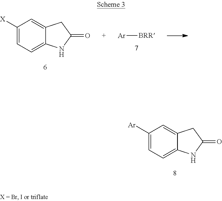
C1([X])=CC=C2C(=C1)CC(=O)N2.[Ar][BRR].C1([Ar])=CC=C2C(=C1)CC(=O)N2
